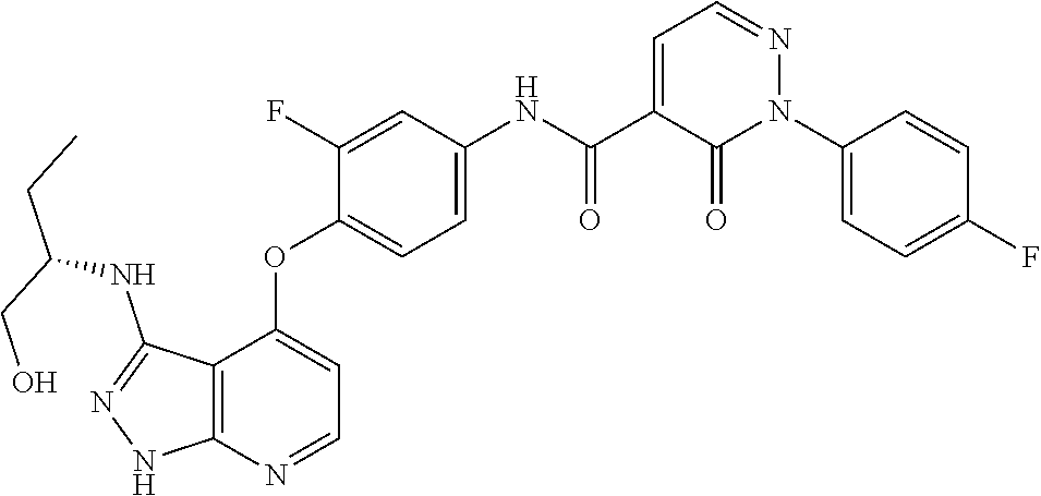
N1=CC=C(C(=O)NC2=CC=C(OC3=CC=NC4=C3C(NC(CO)CC)=NN4)C(F)=C2)C(=O)N1C1=CC=C(F)C=C1
